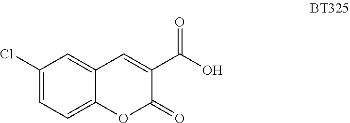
C1(Cl)=CC=C2C(=C1)C=C(C(O)=O)C(=O)O2
